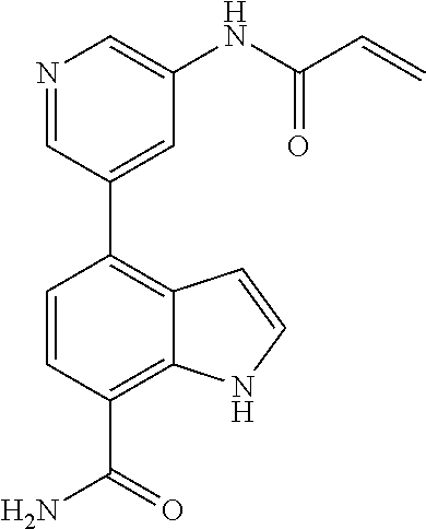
N1=CC(C2=C3C(=C(C(=O)N)C=C2)NC=C3)=CC(NC(C=C)=O)=C1
